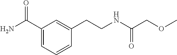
C1(CCNC(COC)=O)=CC(C(N)=O)=CC=C1
